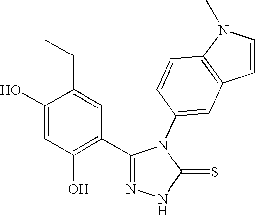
C1(O)=CC(O)=C(C2=NNC(=S)N2C2=CC3=C(C=C2)N(C)C=C3)C=C1CC
